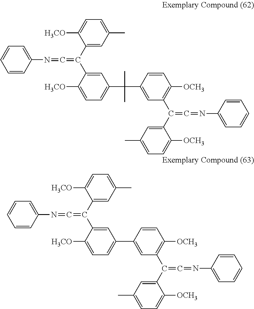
CC(C1=CC(C(C2=CC(C)=CC=C2[OCH3])=C=NC2=CC=CC=C2)=C([OCH3])C=C1)(C1=CC=C([H3CO])C(C(C2=CC(C)=CC=C2[H3CO])=C=NC2=CC=CC=C2)=C1)C.C1(C2=CC=C([H3CO])C(C(C3=CC(C)=CC=C3[H3CO])=C=NC3=CC=CC=C3)=C2)=CC(C(C2=CC(C)=CC=C2[OCH3])=C=NC2=CC=CC=C2)=C([OCH3])C=C1
